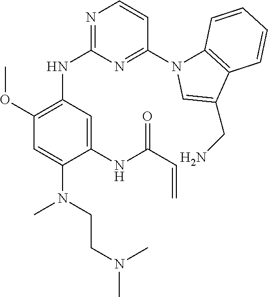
C1(NC2=NC=CC(N3C4=C(C(CN)=C3)C=CC=C4)=N2)=C(OC)C=C(N(CCN(C)C)C)C(NC(C=C)=O)=C1
